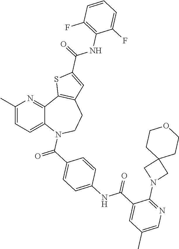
C12=CC=C(C)N=C1C1=C(CCN2C(C2=CC=C(NC(C3=CC(C)=CN=C3N3CC4(C3)CCOCC4)=O)C=C2)=O)C=C(C(=O)NC2=C(F)C=CC=C2F)S1
